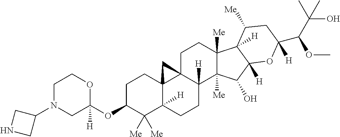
C1C(OC2([H])OCCN(C3CNC3)C2)C([Me])([Me])C2([H])C3(C1)C1(CCC4([Me])C([Me])(C(O)C5([H])C4([H])C([Me])CC(C(C(C)(C)O)OC)([H])O5)C1([H])CC2)C3
